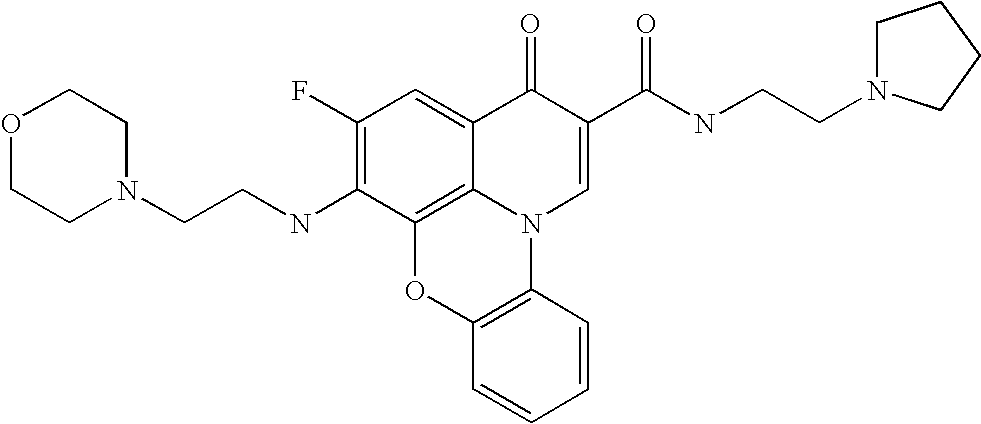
C1(F)=C(NCCN2CCOCC2)C2=C3C(=C1)C(=O)C(C(NCCN1CCCC1)=O)=CN3C1=C(O2)C=CC=C1
